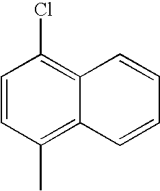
C1=CC(C)=C2C(=C1Cl)C=CC=C2
